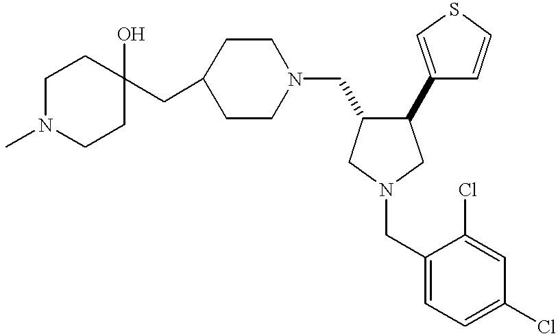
C1N(C)CCC(O)(CC2CCN(CC3C(C4=CSC=C4)CN(CC4=CC=C(Cl)C=C4Cl)C3)CC2)C1
